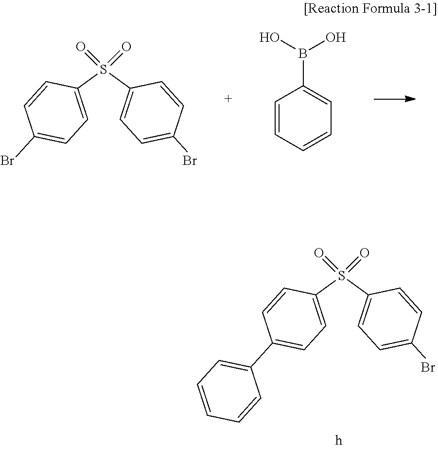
C1=C(S(C2=CC=C(Br)C=C2)(=O)=O)C=CC(Br)=C1.C1=CC(B(O)O)=CC=C1.C1=C(S(C2=CC=C(Br)C=C2)(=O)=O)C=CC(C2=CC=CC=C2)=C1
